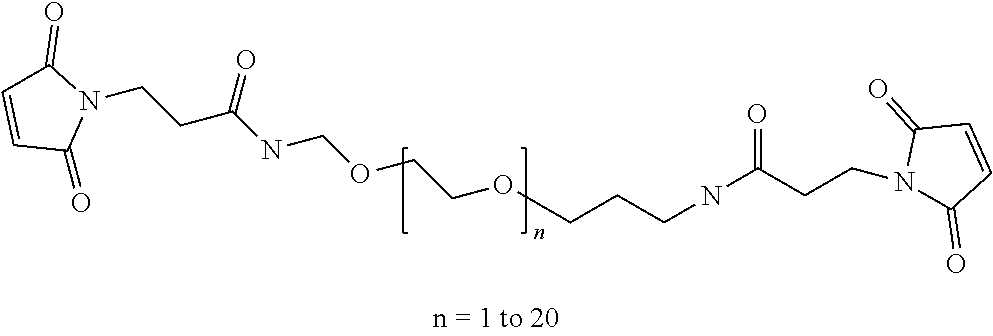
C1=CC(=O)N(CCC(NCOCCOCCCNC(=O)CCN2C(=O)C=CC2=O)=O)C1=O
